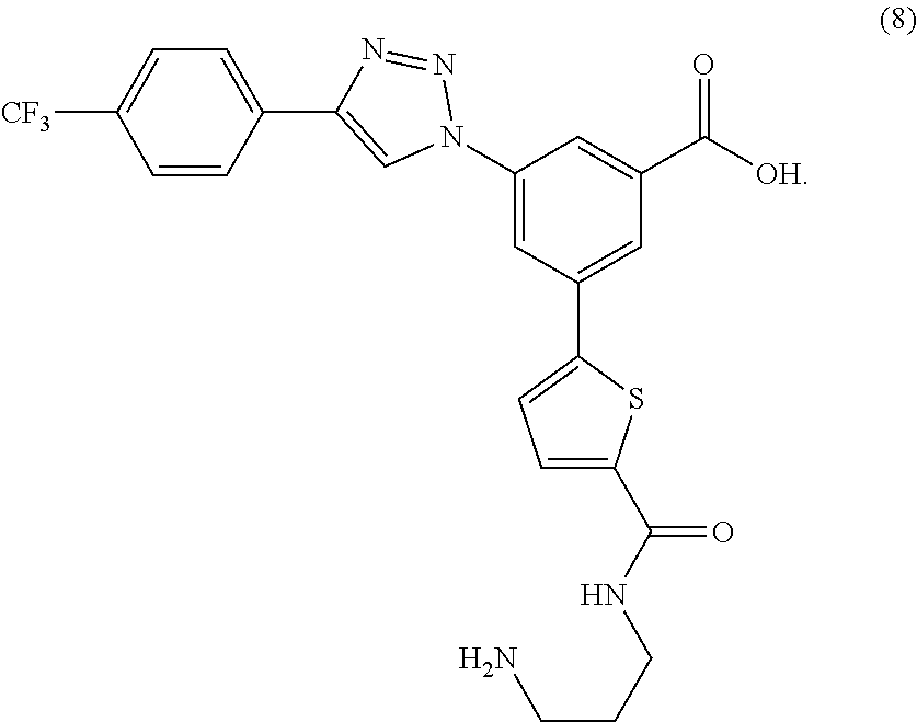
C1=C(N2N=NC(C3=CC=C([CF3])C=C3)=C2)C=C(C(=O)[OH])C=C1C1=CC=C(C(NCCCN)=O)S1
